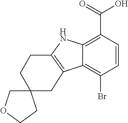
C12=C(C(=O)O)C=CC(Br)=C1C1=C(N2)CCC2(C1)COCC2
